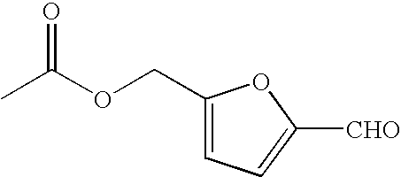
C1(COC(C)=O)=CC=C([CHO])O1
